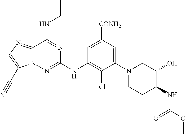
C1(NC2=NN3C(=NC=C3C#N)C(NCC)=N2)=C(Cl)C(N2CCC(NC(OC)=O)C(O)C2)=CC([CONH2])=C1
